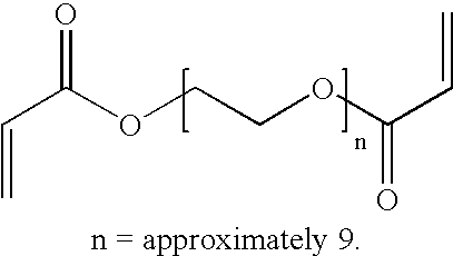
O=C(OCCOC(C=C)=O)C=C
